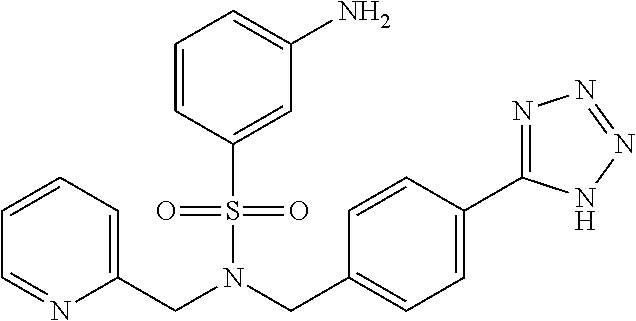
C1=CC=C(CN(CC2=CC=C(C3=NN=NN3)C=C2)S(=O)(=O)C2=CC(N)=CC=C2)N=C1
